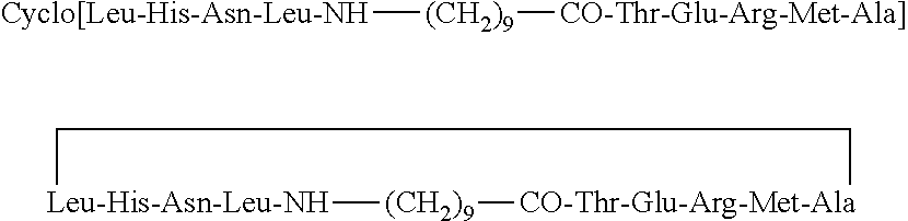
[Cyclo[Leu-His-Asn-Leu-NH][(CH2)9][CO-Thr-Glu-Arg-Met-Ala]].[Leu-His-Asn-Leu-NH]1[(CH2)9][CO-Thr-Glu-Arg-Met-Ala]CC1
